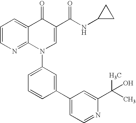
C1=CN=C2C(=C1)C(=O)C(C(NC1CC1)=O)=CN2C1=CC=CC(C2=CC=NC(C(O)(C)C)=C2)=C1
